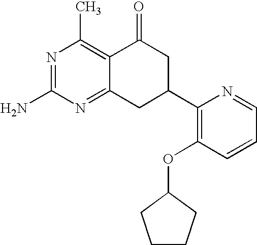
C12=C(C)N=C(N)N=C1CC(C1=C(OC3CCCC3)C=CC=N1)CC2=O
